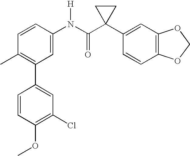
C1=CC(N(C(C2(C3=CC4=C(C=C3)OCO4)CC2)=O)[H])=CC(C2=CC(Cl)=C(OC)C=C2)=C1C
